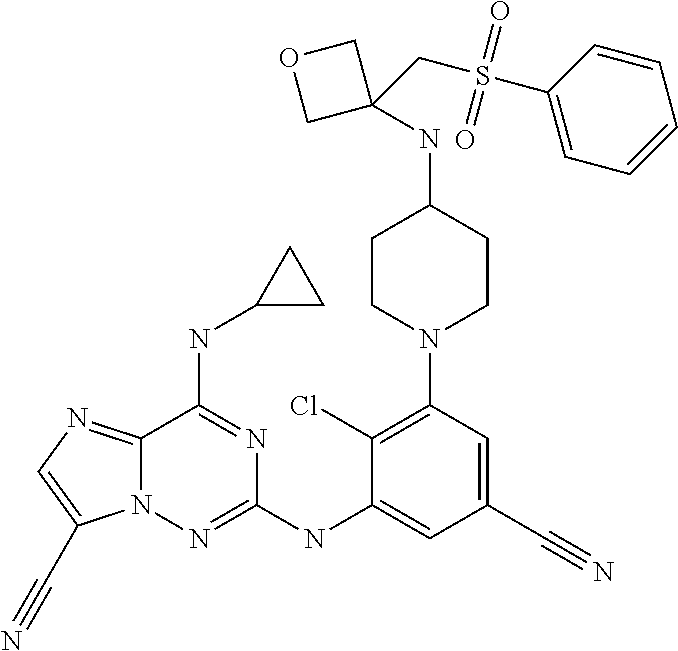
C1(Cl)=C(N2CCC(NC3(CS(C4=CC=CC=C4)(=O)=O)COC3)CC2)C=C(C#N)C=C1NC1=NN2C(=NC=C2C#N)C(NC2CC2)=N1
